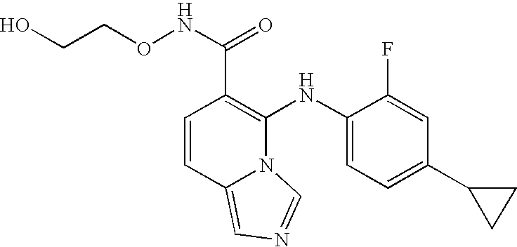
C1=CC2=CN=CN2C(NC2=CC=C(C3CC3)C=C2F)=C1C(NOCCO)=O
